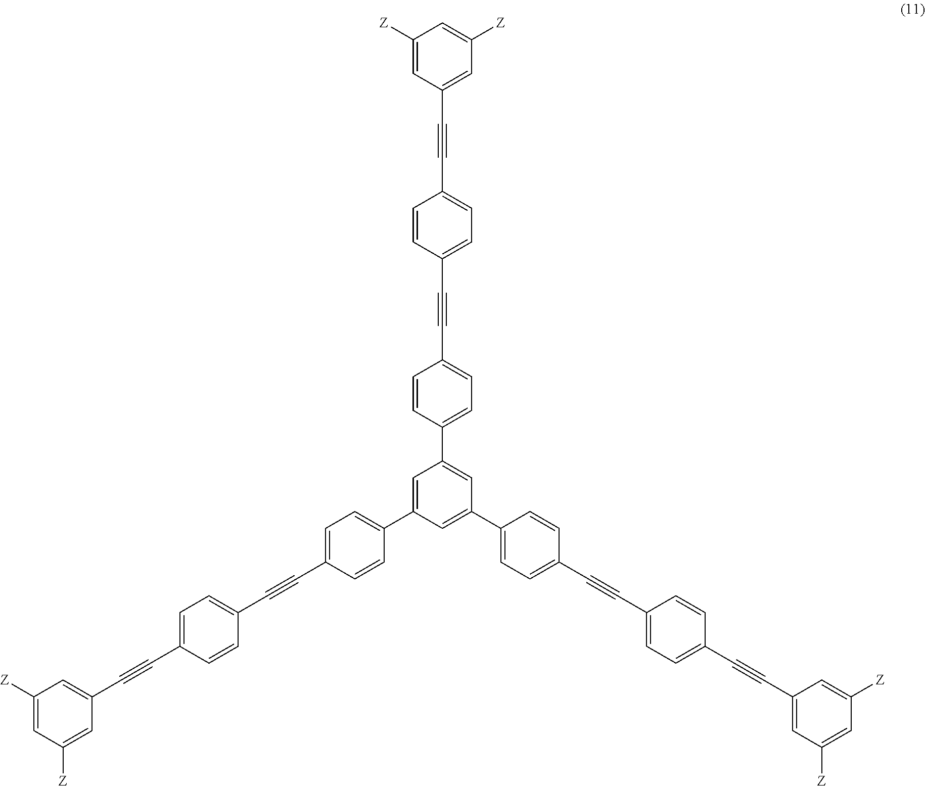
C1([Z])=CC(C#CC2=CC=C(C#CC3=CC=C(C4=CC(C5=CC=C(C#CC6=CC=C(C#CC7=CC([Z])=CC([Z])=C7)C=C6)C=C5)=CC(C5=CC=C(C#CC6=CC=C(C#CC7=CC([Z])=CC([Z])=C7)C=C6)C=C5)=C4)C=C3)C=C2)=CC([Z])=C1
